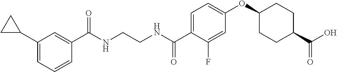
C1(C(NCCNC(C2=CC=C(OC3CCC(C(O)=O)CC3)C=C2F)=O)=O)=CC(C2CC2)=CC=C1
